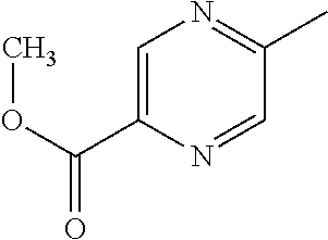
C1=C(C(=O)OC)N=CC(C)=N1
